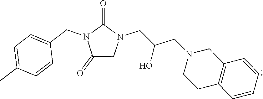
C1(=O)CN(CC(CN2CCC3=C(C2)C=CC=C3)O)C(=O)N1CC1=CC=C(C)C=C1
